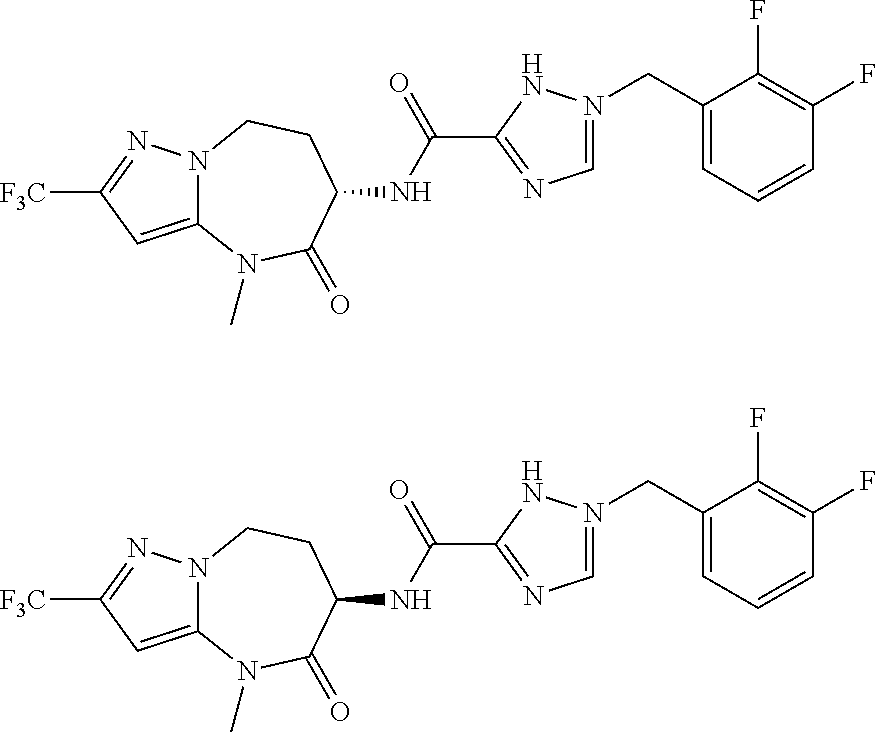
C1=CC=C(CN2=CN=C(C(NC3CCN4C(=CC([F3C])=N4)N(C)C3=O)=O)N2)C(F)=C1F.C1=CC=C(CN2=CN=C(C(NC3CCN4C(=CC([F3C])=N4)N(C)C3=O)=O)N2)C(F)=C1F
